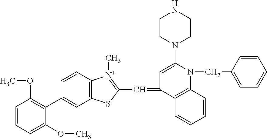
C1(C2=C(OC)C=CC=C2OC)=CC2=C(C=C1)[N+](C)=C(C=C1C=C(N3CCNCC3)N(CC3=CC=CC=C3)C3=C1C=CC=C3)S2
